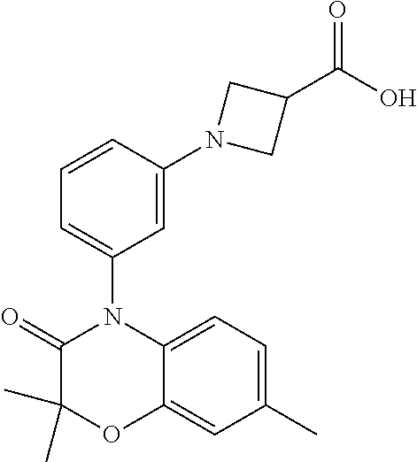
C1(C)(C)C(=O)N(C2=CC=CC(N3CC(C(O)=O)C3)=C2)C2=CC=C(C)C=C2O1
